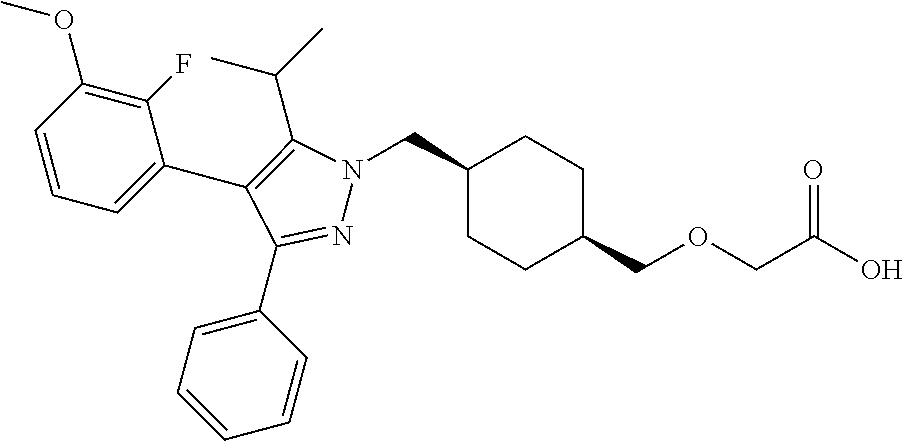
C1(CN2N=C(C3=CC=CC=C3)C(C3=CC=CC(OC)=C3F)=C2C(C)C)CCC(COCC(O)=O)CC1
